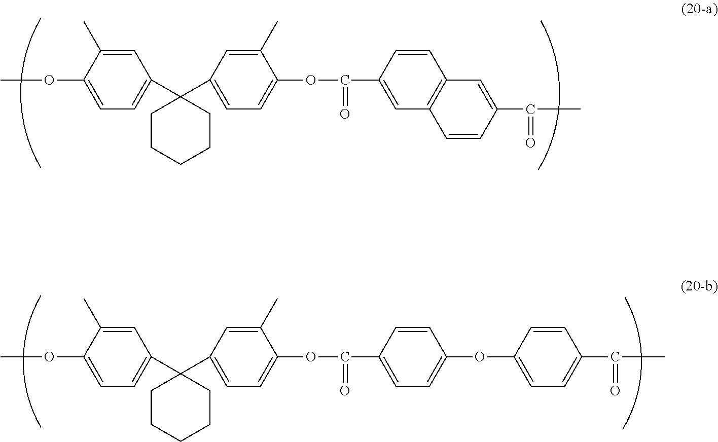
COC1=CC=C(C2(C3=CC=C(OC(C4=CC5=C(C=C4)C=C(C(=O)C)C=C5)=O)C(C)=C3)CCCCC2)C=C1C.COC1=CC=C(C2(C3=CC=C(OC(C4=CC=C(OC5=CC=C(C(C)=O)C=C5)C=C4)=O)C(C)=C3)CCCCC2)C=C1C
